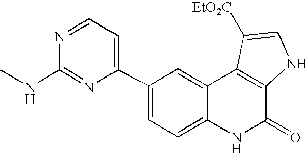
C1(C2=CC=NC(NC)=N2)=CC=C2C(=C1)C1=C(C(=O)N2)NC=C1[EtO2C]
